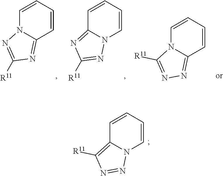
C1=CC=CC2=NC([R11])=NN12.C1=CC=CN2C1=NC([R11])=N2.C1=CC=CC2=NN=C([R11])N12.C1=CC=CN2C1=C([R11])N=N2
